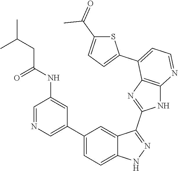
C1=NC=C(C2=CC=C3C(=C2)C(C2=NC4=C(N2)N=CC=C4C2=CC=C(C(=O)C)S2)=NN3)C=C1NC(=O)CC(C)C
